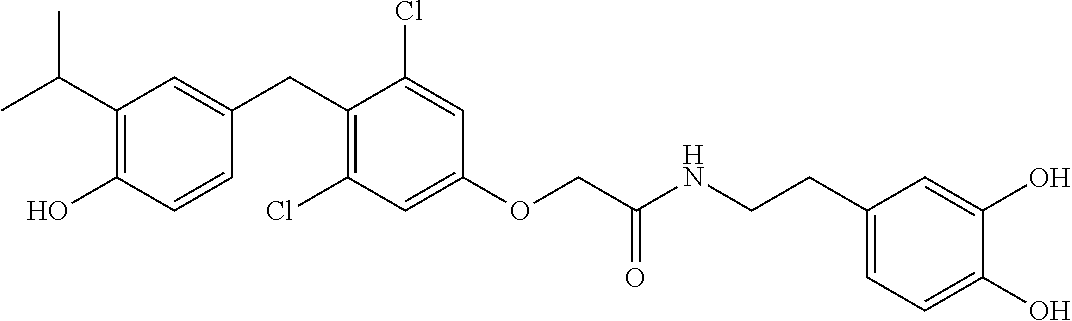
C1(CC2=CC(C(C)C)=C(O)C=C2)=C(Cl)C=C(OCC(NCCC2=CC=C(O)C(O)=C2)=O)C=C1Cl
